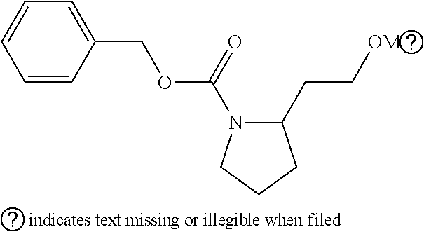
C1=CC(COC(=O)N2C(CC[OMs])CCC2)=CC=C1
